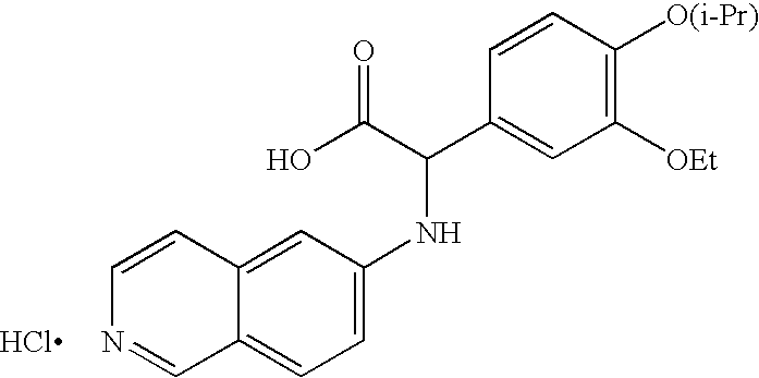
N1=CC2=CC=C(NC(C(O)=O)C3=CC([OEt])=C([O(i-Pr)])C=C3)C=C2C=C1.Cl
